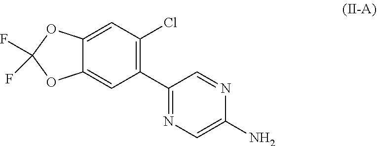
C1(C2=NC=C(N)N=C2)=C(Cl)C=C2C(=C1)OC(F)(F)O2
